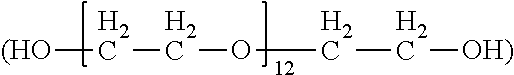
C(OCC[OH)])C[(HO]
